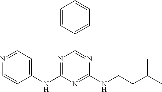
C1=CC(C2=NC(NCCC(C)C)=NC(NC3=CC=NC=C3)=N2)=CC=C1
